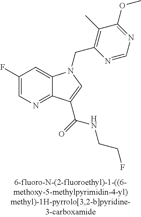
C1(F)=CN=C2C(=C1)N(CC1=C(C)C(OC)=NC=N1)C=C2C(NCCF)=O
